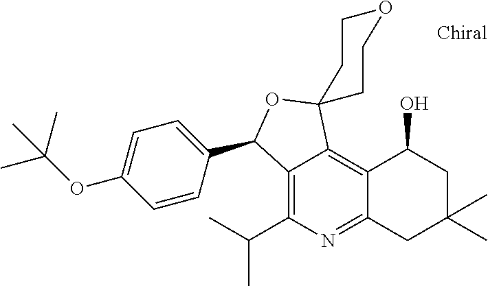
C12=C(C(C)C)N=C3C(=C1C1(OC2C2=CC=C(OC(C)(C)C)C=C2)CCOCC1)C(O)CC(C)(C)C3
